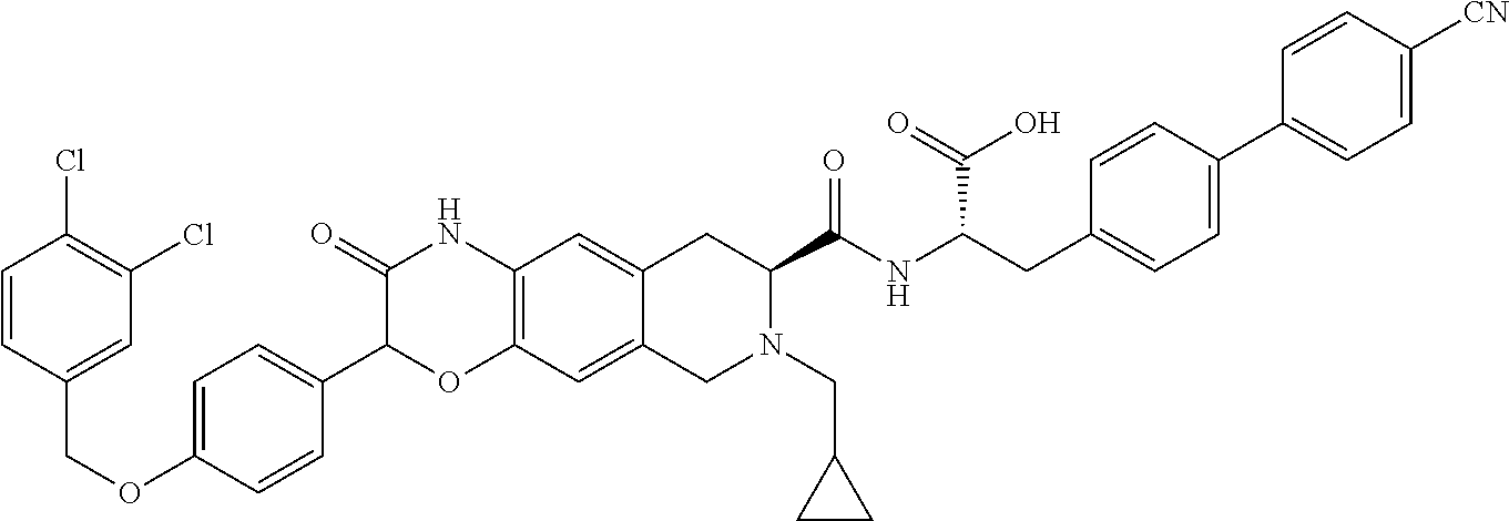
C1=CC(COC2=CC=C(C3OC4=C(NC3=O)C=C3C(=C4)CN(CC4CC4)C(C(NC(CC4=CC=C(C5=CC=C([CN])C=C5)C=C4)C(=O)O)=O)C3)C=C2)=CC(Cl)=C1Cl
